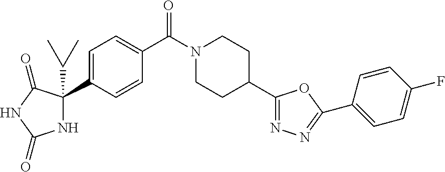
C1=C(C2(C(C)C)NC(=O)NC2=O)C=CC(C(N2CCC(C3=NN=C(C4=CC=C(F)C=C4)O3)CC2)=O)=C1
